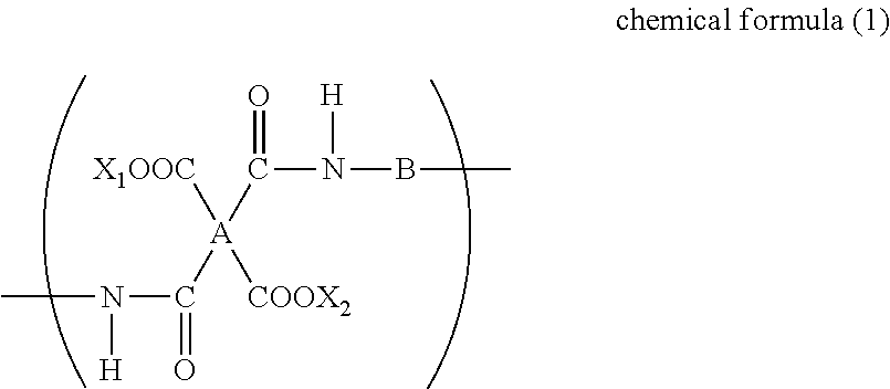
N(C(=O)[A](C(N(BC)[H])=O)([X1OOC])[COOX2])([H])C
